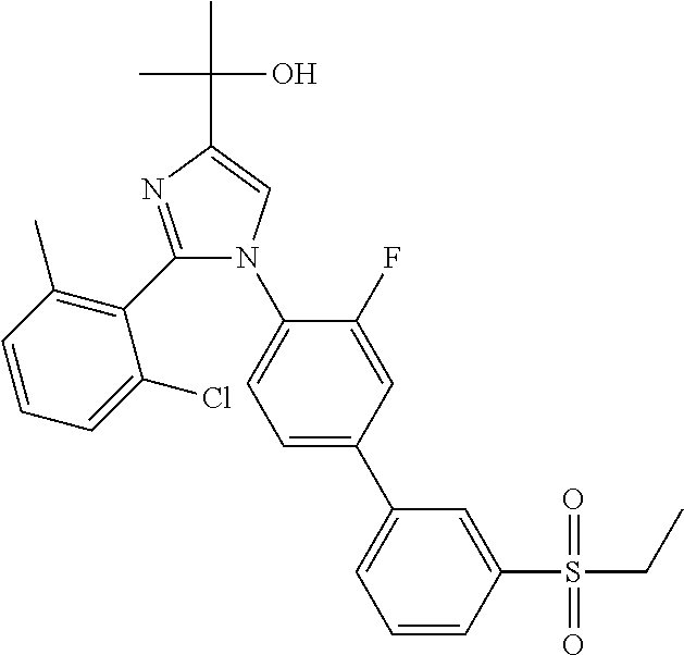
C1(C2=C(C)C=CC=C2Cl)=NC(C(C)(C)O)=CN1C1=CC=C(C2=CC=CC(S(CC)(=O)=O)=C2)C=C1F
